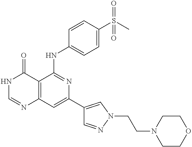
C12=C(C=C(C3=CN(CCN4CCOCC4)N=C3)N=C1NC1=CC=C(S(C)(=O)=O)C=C1)N=CNC2=O
